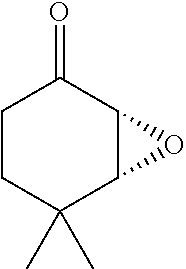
C1(=O)CCC(C)(C)C2C1O2
